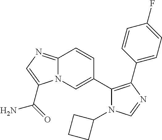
C12=NC=C(C(=O)N)N1C=C(C1=C(C3=CC=C(F)C=C3)N=CN1C1CCC1)C=C2
